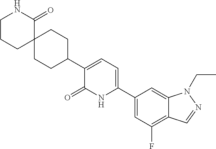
C1(C2CCC3(CC2)C(=O)NCCC3)=CC=C(C2=CC(F)=C3C(=C2)N(CC)N=C3)NC1=O
